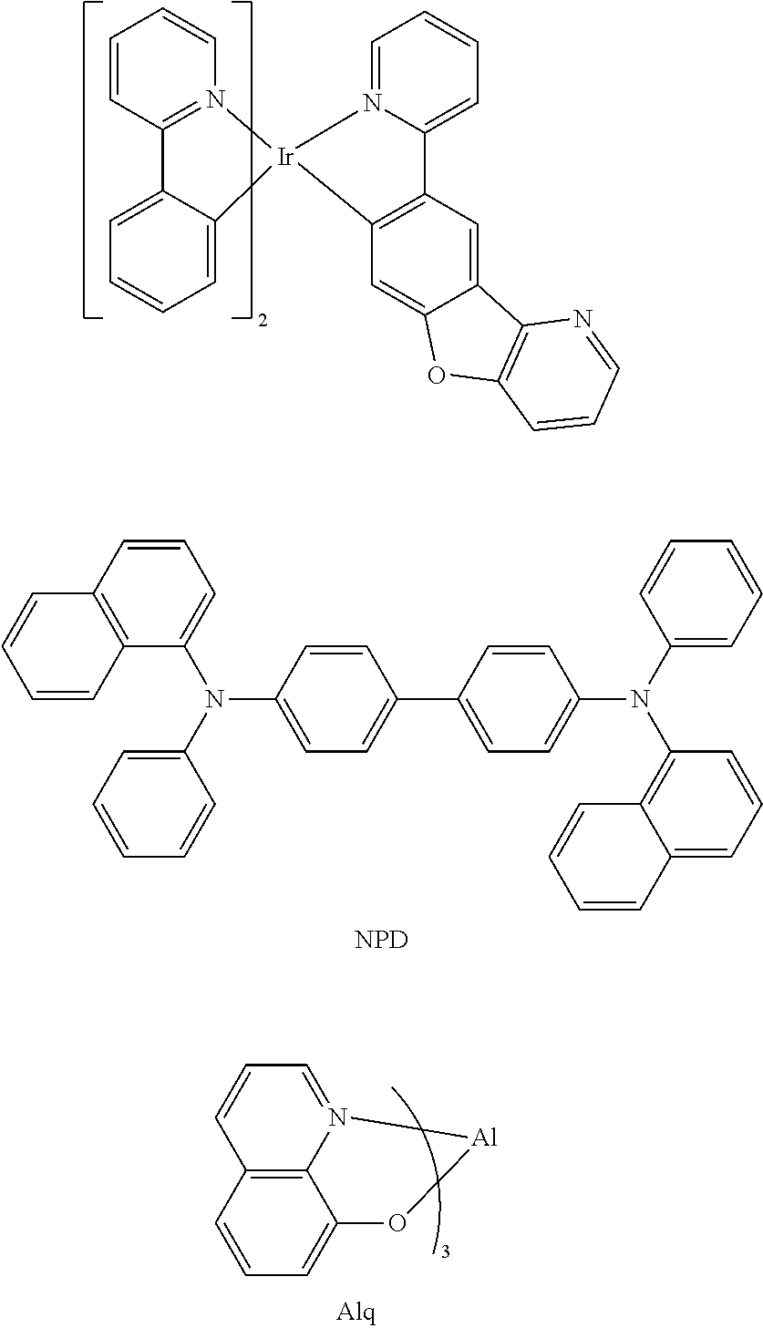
C1=CC2=N(C=C1)[Ir]1(C3=CC=CC=C23)N2=CC=CC=C2C2=C1C=C1C(=C2)C2=C(O1)C=CC=N2.C1=CC2=C(C(N(C3=CC=CC=C3)C3=CC=C(C4=CC=C(N(C5=CC=CC=C5)C5=C6C(=CC=C5)C=CC=C6)C=C4)C=C3)=C1)C=CC=C2.[NPD].C1=N2C3=C(C=C1)C=CC=C3O[Al]2
